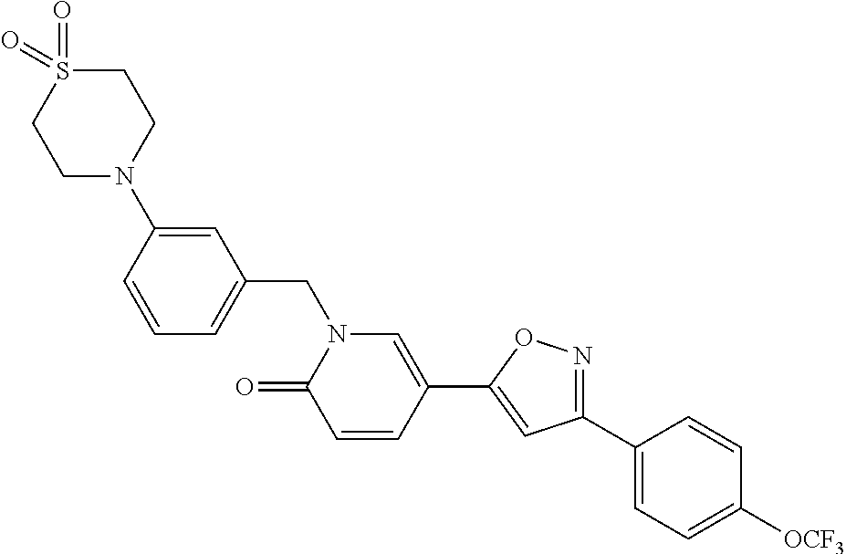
C1(C2=CC=C([OCF3])C=C2)=NOC(C2=CN(CC3=CC=CC(N4CCS(=O)(=O)CC4)=C3)C(=O)C=C2)=C1
